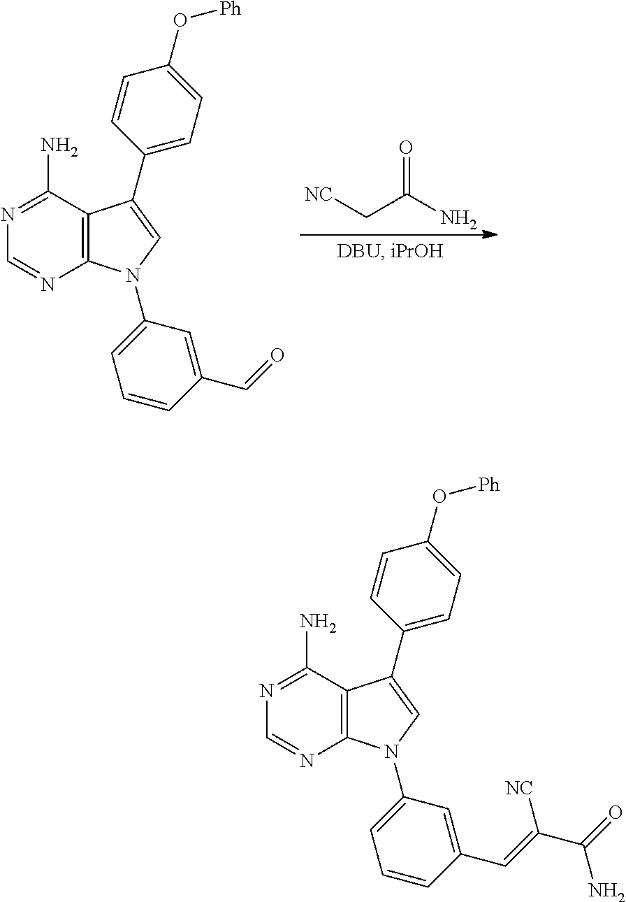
[NC]CC(N)=O.C12=C(N(C3=CC=CC(C=O)=C3)C=C1C1=CC=C(O[Ph])C=C1)N=CN=C2N.C12=C(N(C3=CC=CC(C=C(C(=O)N)[NC])=C3)C=C1C1=CC=C(O[Ph])C=C1)N=CN=C2N
